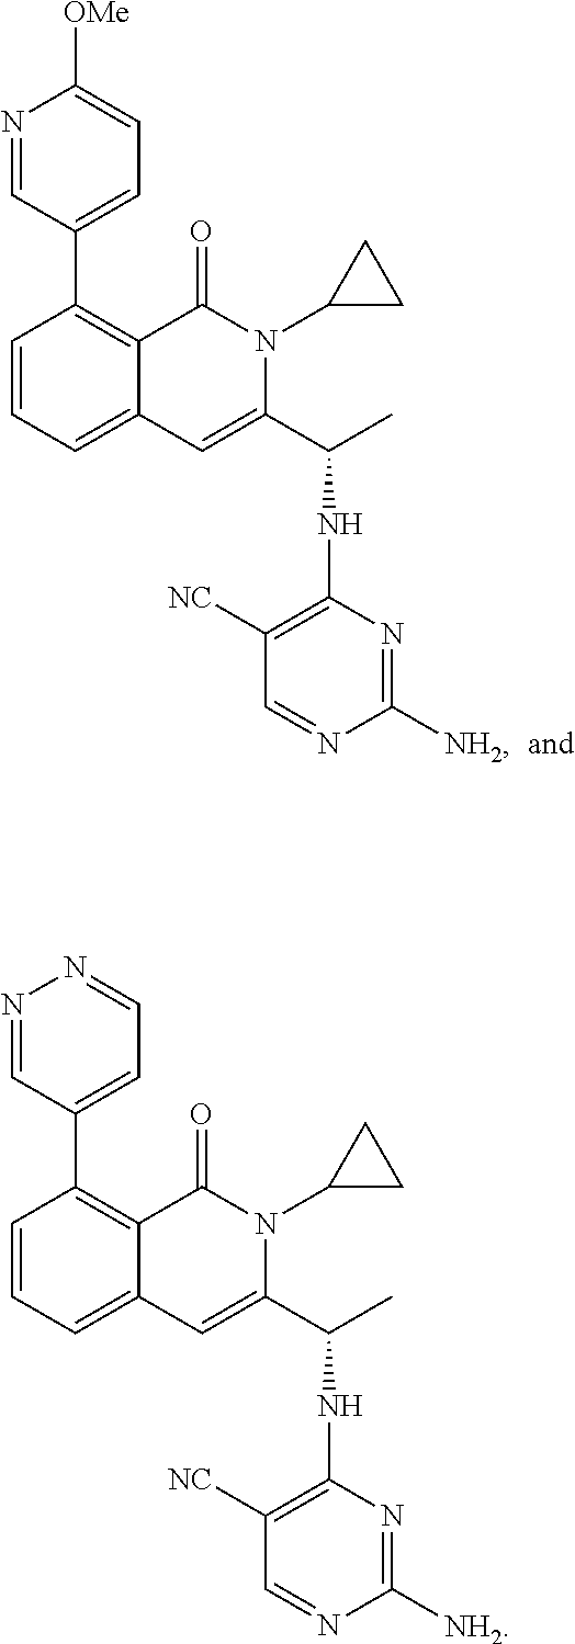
N1=CC(C2=C3C(=CC=C2)C=C(C(C)NC2=C([NC])C=NC([NH2])=N2)N(C2CC2)C3=O)=CC=C1[OMe].N1=CC(C2=C3C(=CC=C2)C=C(C(C)NC2=C([NC])C=NC([NH2])=N2)N(C2CC2)C3=O)=CC=N1
